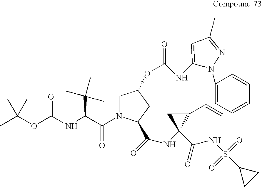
CC(OC(NC(C(N1CC(OC(NC2=CC(C)=NN2C2=CC=CC=C2)=O)CC1C(=O)NC1(C(NS(=O)(=O)C2CC2)=O)C(C=C)C1)=O)C(C)(C)C)=O)(C)C
